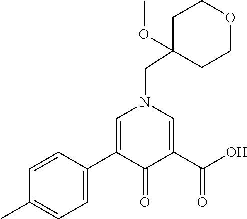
C1(C2=CC=C(C)C=C2)=CN(CC2(OC)CCOCC2)C=C(C(O)=O)C1=O
